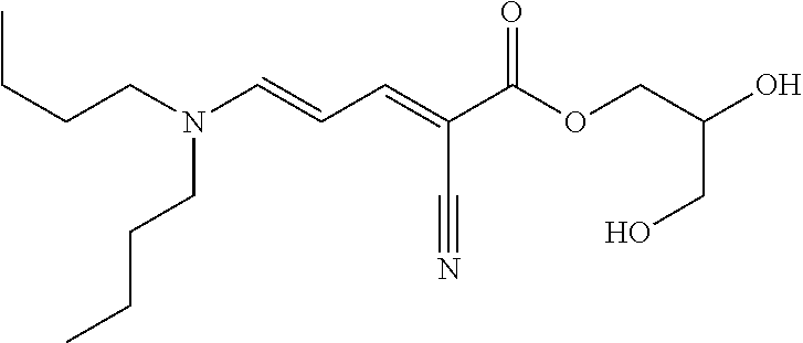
N(CCCC)(C=CC=C(C(OCC(O)CO)=O)C#N)CCCC
